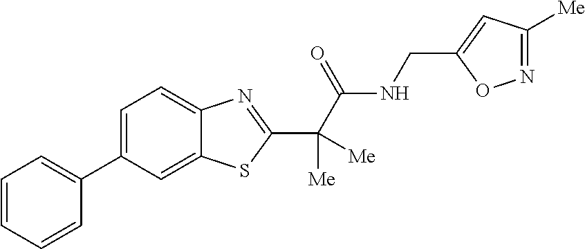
C1=CC=CC(C2=CC=C3C(=C2)SC(C(C(=O)NCC2=CC([Me])=NO2)([Me])[Me])=N3)=C1
